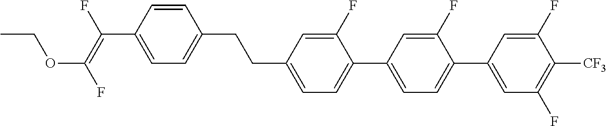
C(C1=CC=C(C2=CC=C(C3=CC(F)=C([CF3])C(F)=C3)C(F)=C2)C(F)=C1)CC1=CC=C(C(=C(F)OCC)F)C=C1
